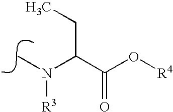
N(C)(C(C(O[R4])=O)CC)[R3]
